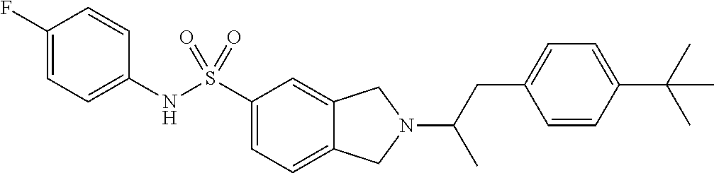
C1(F)=CC=C(NS(C2=CC=C3C(=C2)CN(C(CC2=CC=C(C(C)(C)C)C=C2)C)C3)(=O)=O)C=C1
